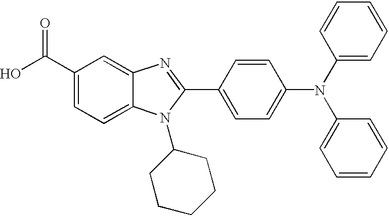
C1(C(O)=O)=CC=C2C(=C1)N=C(C1=CC=C(N(C3=CC=CC=C3)C3=CC=CC=C3)C=C1)N2C1CCCCC1
